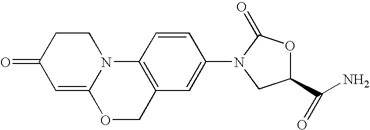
C1=C2N(CCC1=O)C1=C(CO2)C=C(N2C(=O)OC(C(N)=O)C2)C=C1
